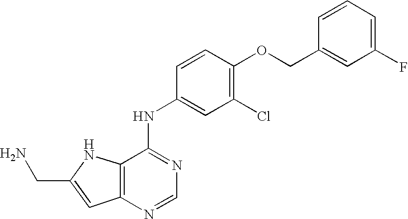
C(C1=CC2=C(N1)C(NC1=CC(Cl)=C(OCC3=CC(F)=CC=C3)C=C1)=NC=N2)N
